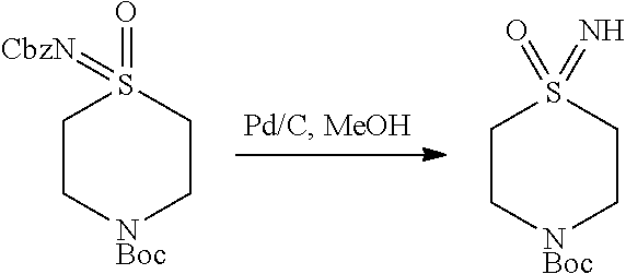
C1C[NBoc]CCS1(=O)=[CbzN].C1C[NBoc]CCS1(=O)=N
